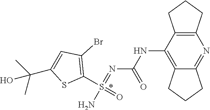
S(N)(=NC(NC1=C2CCCC2=NC2=C1CCC2)=O)(=O)C1=C(Br)C=C(C(O)(C)C)S1
